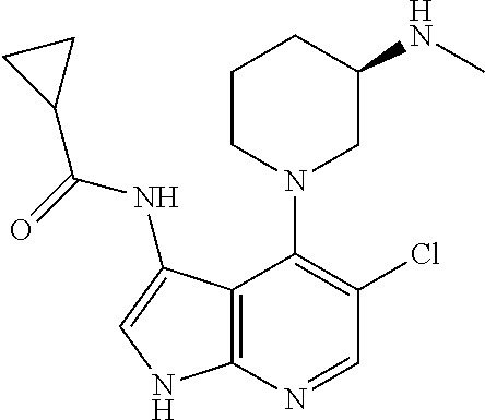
C12=C(N=CC(Cl)=C1N1CC(NC)CCC1)NC=C2NC(=O)C1CC1
